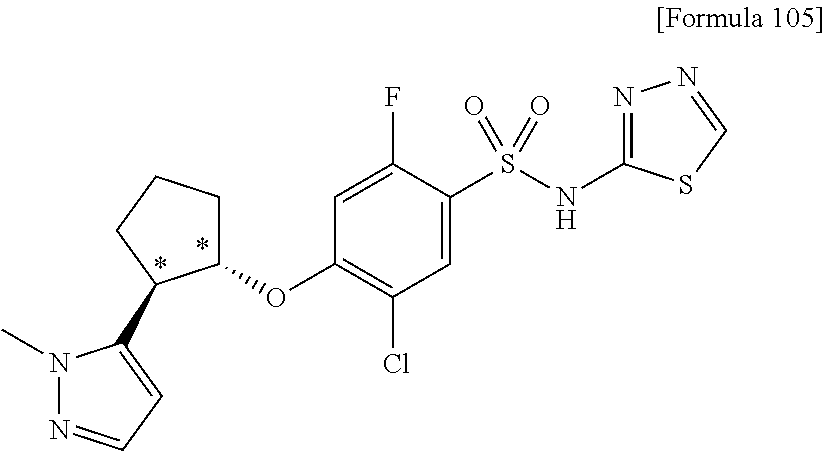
C1(OC2=C(Cl)C=C(S(NC3=NN=CS3)(=O)=O)C(F)=C2)CCCC1C1=CC=NN1C
